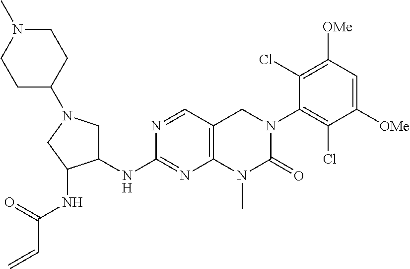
C12=C(C=NC(NC3CN(C4CCN(C)CC4)CC3NC(=O)C=C)=N1)CN(C1=C(Cl)C([OMe])=CC([OMe])=C1Cl)C(=O)N2C
